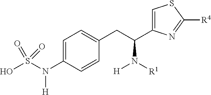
C1=C(C(CC2=CC=C(N(S(=O)(O)=O)[H])C=C2)N([H])[R1])N=C([R4])S1
